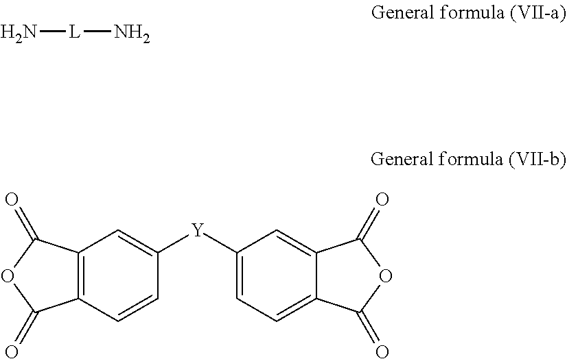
C12=C(C=CC([Y]C3=CC=C4C(=C3)C(=O)OC4=O)=C1)C(=O)OC2=O.N[L]N
